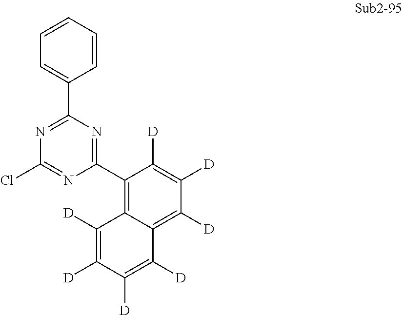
N1=C(C2=CC=CC=C2)N=C(C2=C3C(=C([D])C([D])=C2[D])C([D])=C([D])C([D])=C3[D])N=C1Cl
